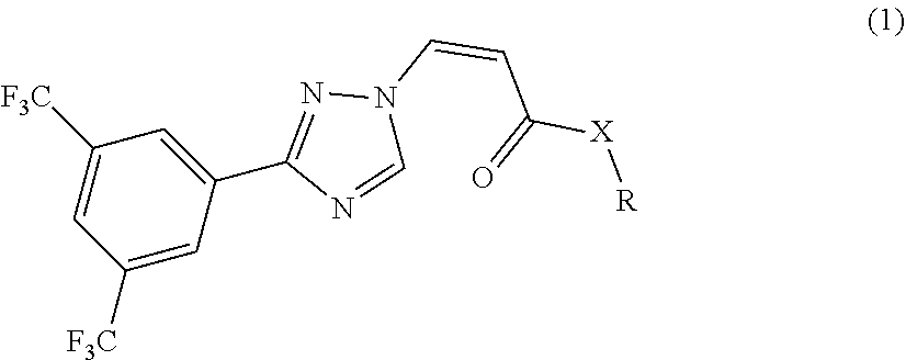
C1([F3C])=CC(C2=NN(C=CC([X][R])=O)C=N2)=CC([F3C])=C1
